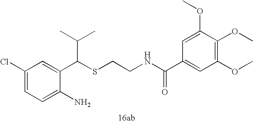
C1=C(N)C(C(SCCNC(C2=CC(OC)=C(OC)C(OC)=C2)=O)C(C)C)=CC(Cl)=C1
